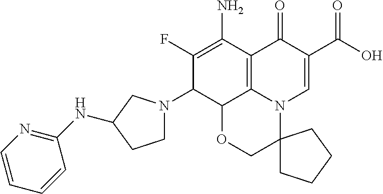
C1(N2CCC(NC3=NC=CC=C3)C2)C(F)=C(N)C2=C3C1OCC1(N3C=C(C(=O)O)C2=O)CCCC1
